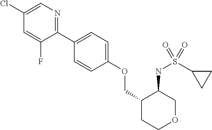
C1(Cl)=CN=C(C2=CC=C(OCC3CCOCC3NS(C3CC3)(=O)=O)C=C2)C(F)=C1
